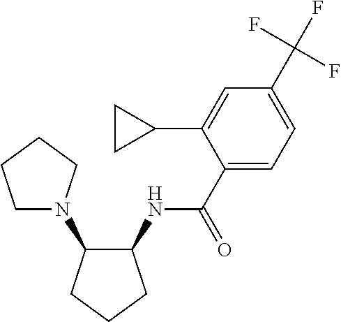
C1(NC(=O)C2=CC=C(C(F)(F)F)C=C2C2CC2)C(N2CCCC2)CCC1
